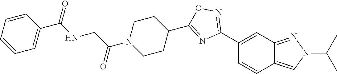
C1(C2=NOC(C3CCN(C(CNC(C4=CC=CC=C4)=O)=O)CC3)=N2)=CC2=NN(C(C)C)C=C2C=C1
